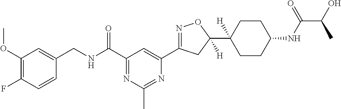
C1(OC)=C(F)C=CC(CNC(C2=NC(C)=NC(C3=NOC(C4([H])CCC(NC(C(C)O)=O)CC4)([H])C3)=C2)=O)=C1
